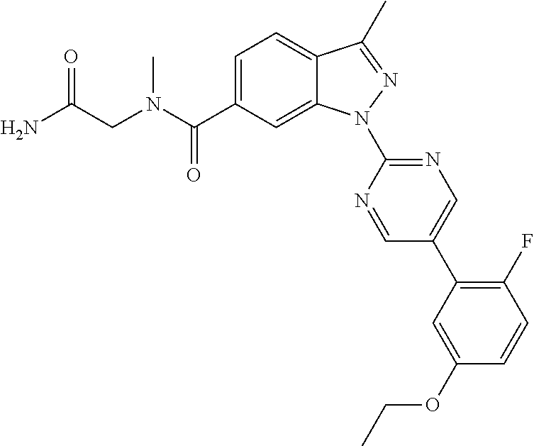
C12=CC=C(C(N(C)CC(N)=O)=O)C=C1N(C1=NC=C(C3=C(F)C=CC(OCC)=C3)C=N1)N=C2C
